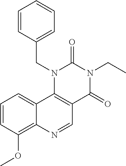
C1=CC(OC)=C2C(=C1)C1=C(C=N2)C(=O)N(CC)C(=O)N1CC1=CC=CC=C1
